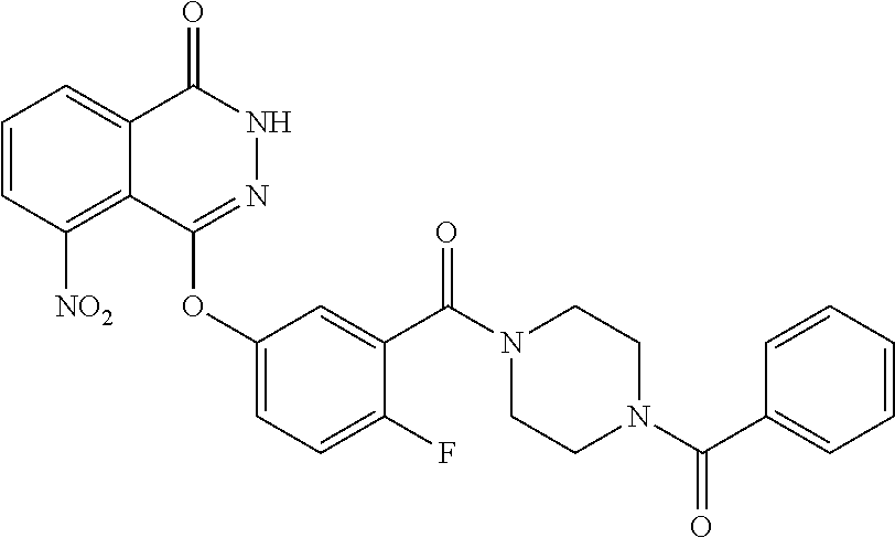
C1=CC([NO2])=C2C(=C1)C(=O)NN=C2OC1=CC=C(F)C(C(N2CCN(C(=O)C3=CC=CC=C3)CC2)=O)=C1
